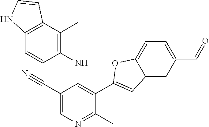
C12=C(C(C)=C(NC3=C(C4=CC5=CC(C=O)=CC=C5O4)C(C)=NC=C3C#N)C=C1)C=CN2
